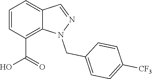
C1=CC(C(O)=O)=C2C(=C1)C=NN2CC1=CC=C([CF3])C=C1
